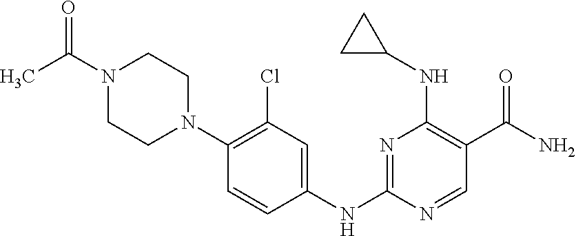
N1=C(NC2=CC(Cl)=C(N3CCN(C(C)=O)CC3)C=C2)N=CC(C(N)=O)=C1NC1CC1
